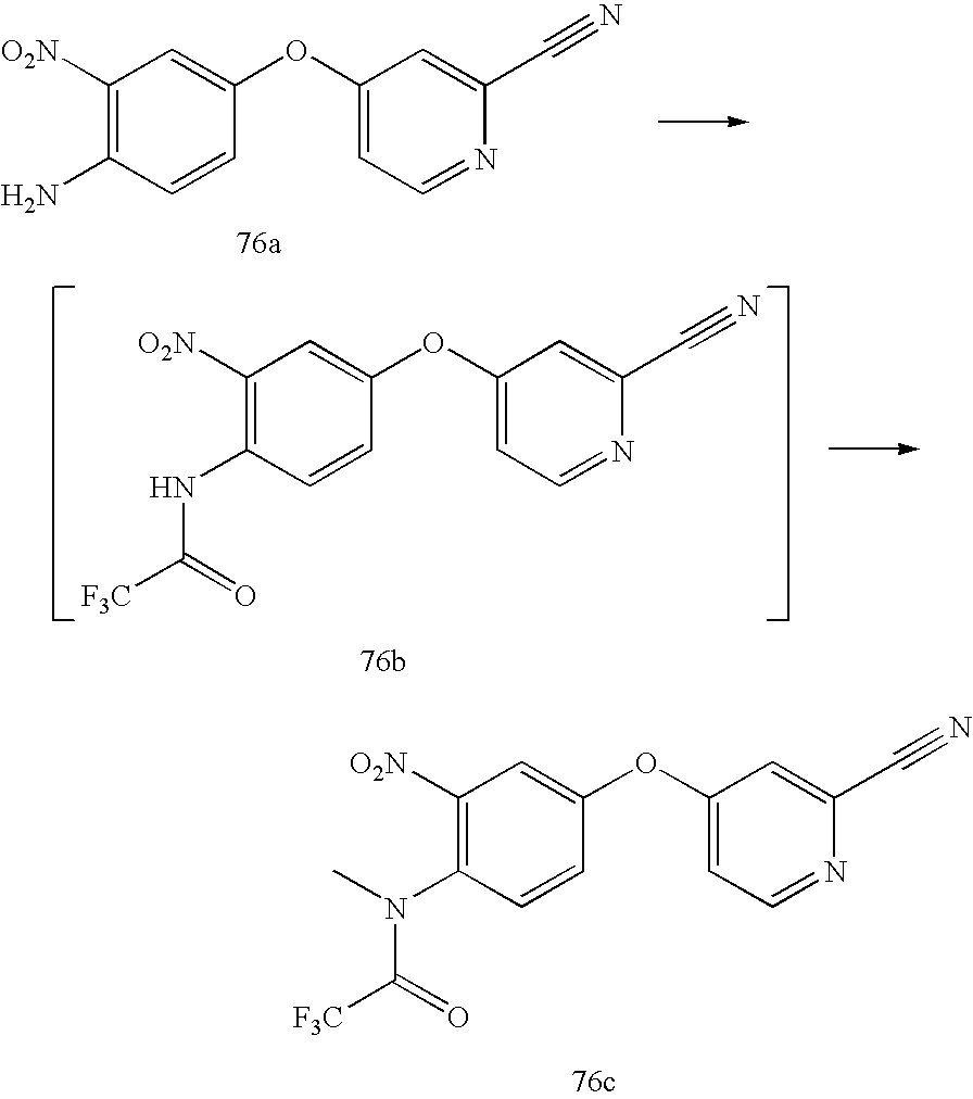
NC1=C([O2N])C=C(OC2=CC=NC(C#N)=C2)C=C1.N(C1=C([O2N])C=C(OC2=CC=NC(C#N)=C2)C=C1)C([F3C])=O.N(C1=C([O2N])C=C(OC2=CC=NC(C#N)=C2)C=C1)(C([F3C])=O)C
